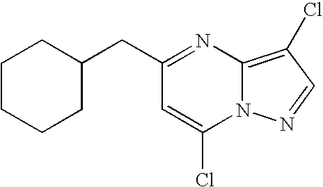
C1(CC2CCCCC2)=NC2=C(Cl)C=NN2C(Cl)=C1
